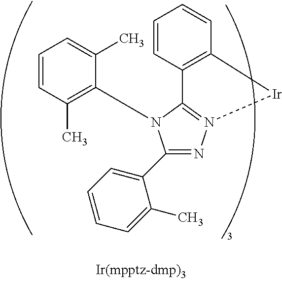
C1=CC2=C(C=C1)[Ir]N1=C2N(C2=C(C)C=CC=C2C)C(C2=CC=CC=C2C)=N1
